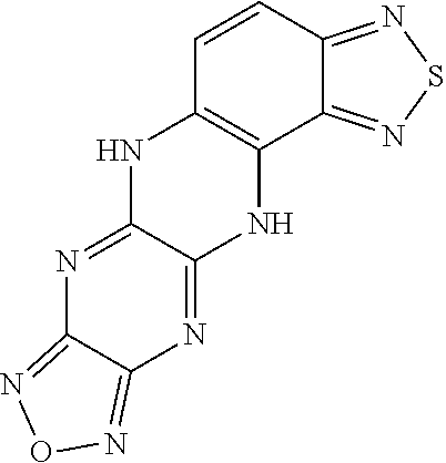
N1=C2C(=NC3=NON=C13)NC1=C(N2)C=CC2=NSN=C12
